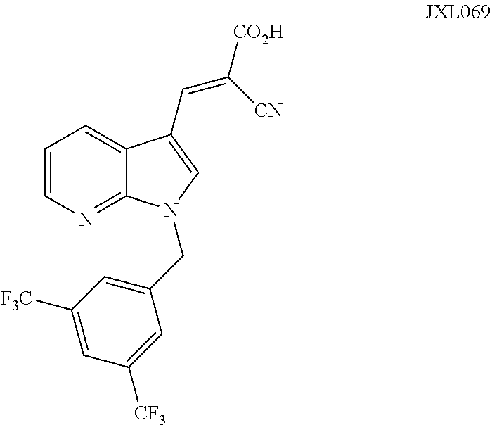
C1=CN=C2C(=C1)C(C=C([CO2H])[CN])=CN2CC1=CC([F3C])=CC([CF3])=C1
